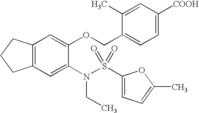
C12=C(C=C(N(CC)S(C3=CC=C(C)O3)(=O)=O)C(OCC3=CC=C([COOH])C=C3C)=C1)CCC2
